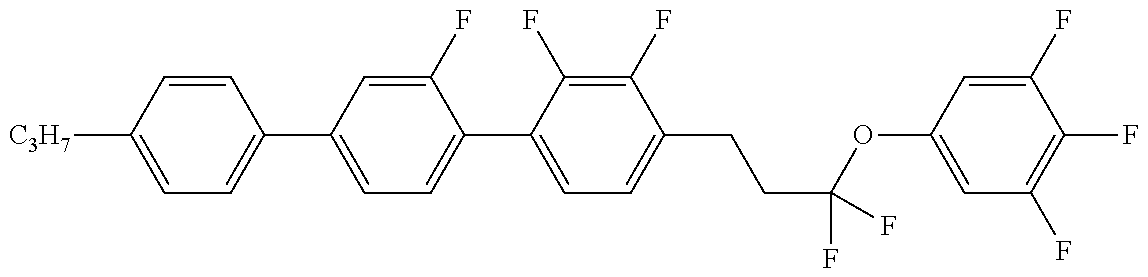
C1(C2=CC=C(C3=CC=C(CCC(OC4=CC(F)=C(F)C(F)=C4)(F)F)C(F)=C3F)C(F)=C2)=CC=C([C3H7])C=C1
